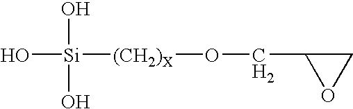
O[Si](O)(O)[(CH2)X]OCC1OC1
